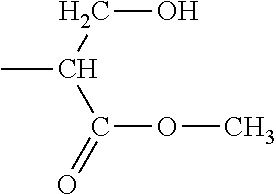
CC(CO)C(=O)OC
